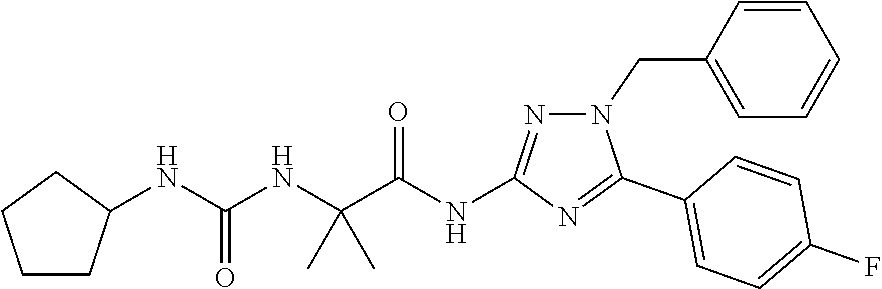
C1(C2=NC(NC(C(NC(NC3CCCC3)=O)(C)C)=O)=NN2CC2=CC=CC=C2)=CC=C(F)C=C1
